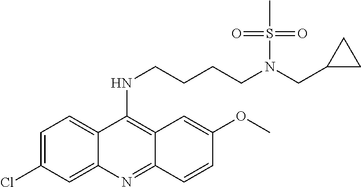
C1=C(Cl)C=C2C(=C1)C(NCCCCN(CC1CC1)S(=O)(=O)C)=C1C(=N2)C=CC(OC)=C1
